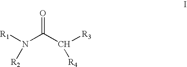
N(C(C([R3])[R4])=O)([R1])[R2]
